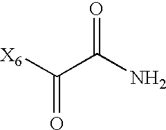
[X6]C(C(N)=O)=O
